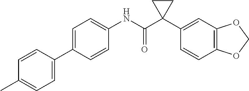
C1=C(C2=CC=C(C)C=C2)C=CC(NC(C2(C3=CC4=C(C=C3)OCO4)CC2)=O)=C1
